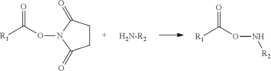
C1CC(=O)N(OC([R1])=O)C1=O.[H2N-R2].[R1]C(ON[R2])=O
